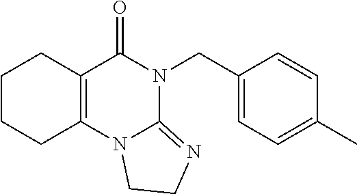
C1CCC2=C(C1)C(=O)N(CC1=CC=C(C)C=C1)C1=NCCN21
